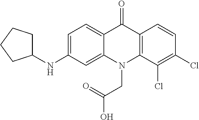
C12=CC=C(NC3CCCC3)C=C1N(CC(O)=O)C1=C(C2=O)C=CC(Cl)=C1Cl
